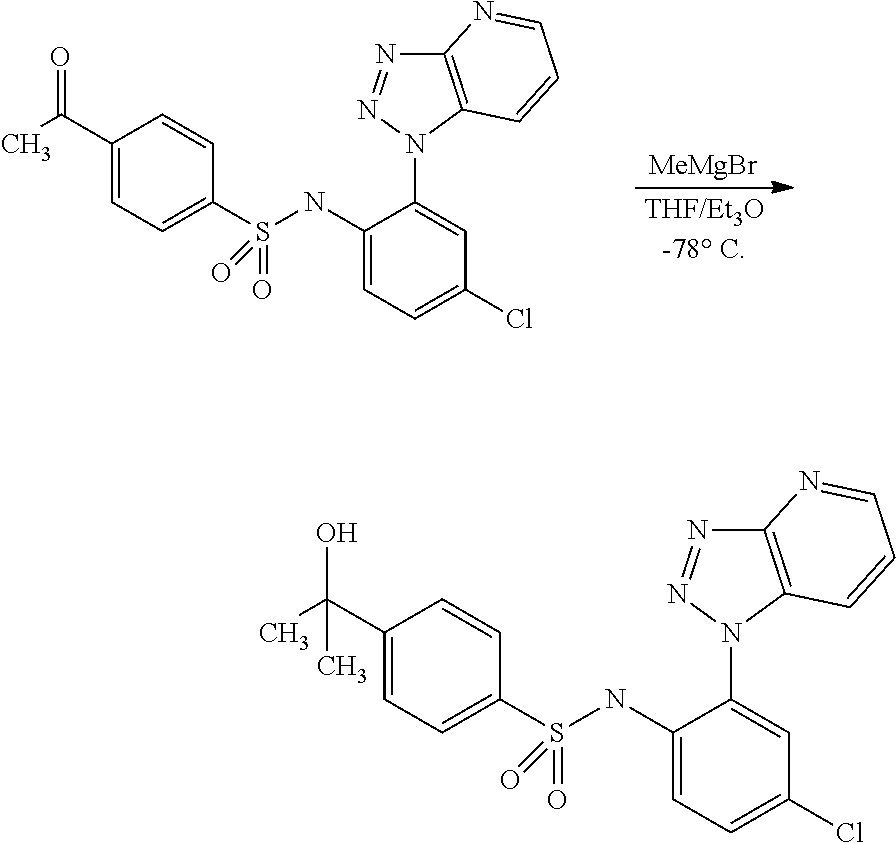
C1(C(=O)C)=CC=C(S(=O)(=O)NC2=CC=C(Cl)C=C2N2C3=C(N=N2)N=CC=C3)C=C1.[MeMgBr].C1(C(O)(C)C)=CC=C(S(=O)(=O)NC2=CC=C(Cl)C=C2N2C3=C(N=N2)N=CC=C3)C=C1
